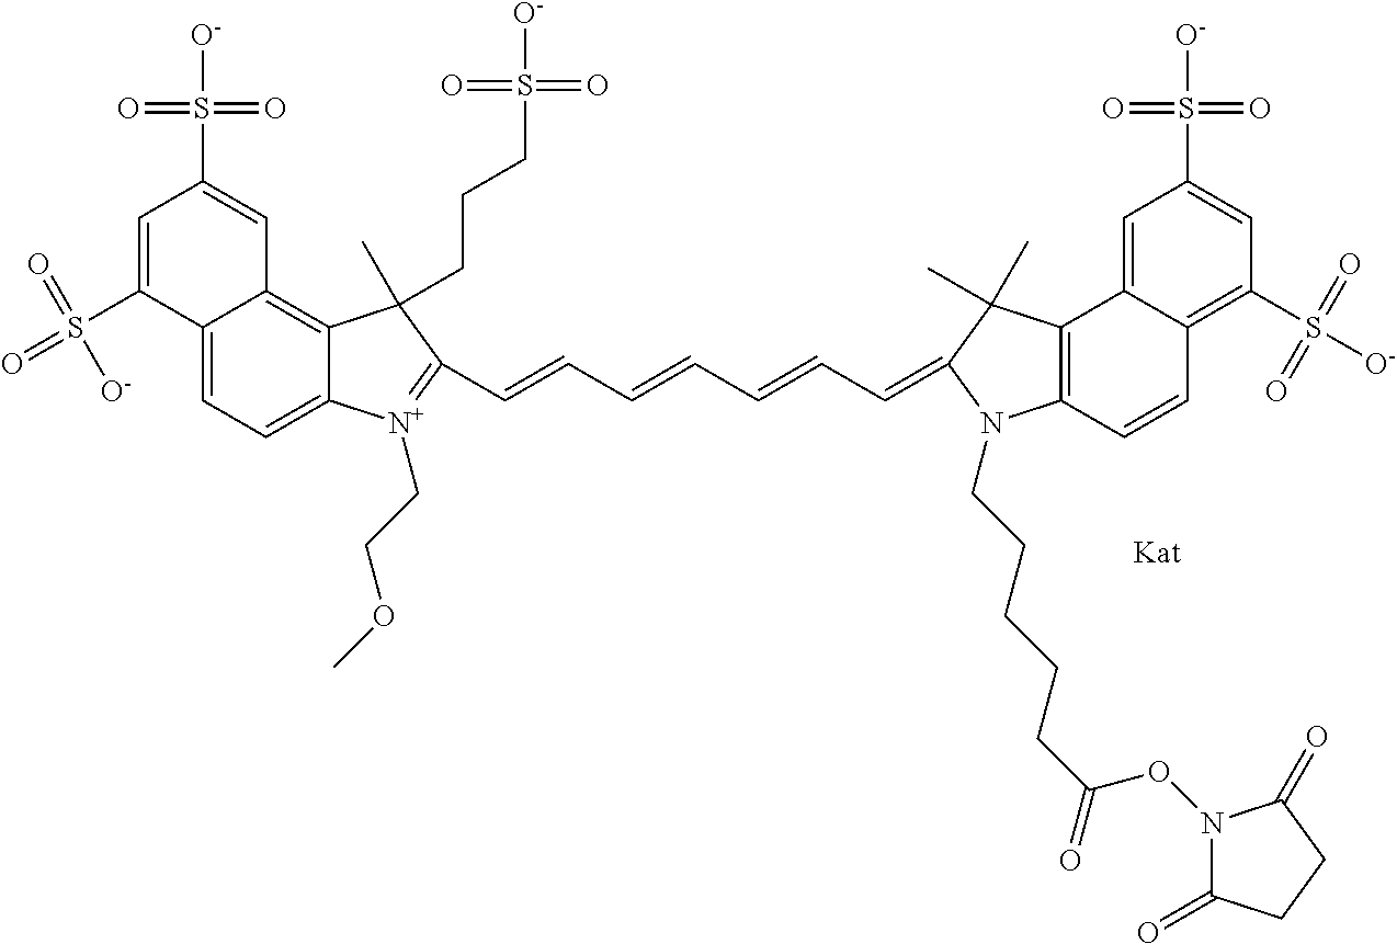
C1=C(S([O-])(=O)=O)C2=CC=C3C(=C2C=C1S(=O)(=O)[O-])C(CCCS(=O)(=O)[O-])(C)C(C=CC=CC=CC=C1C(C)(C)C2=C(C=CC4=C(S([O-])(=O)=O)C=C(S(=O)(=O)[O-])C=C42)N1CCCCCC(=O)ON1C(=O)CCC1=O)=[N+]3CCOC
